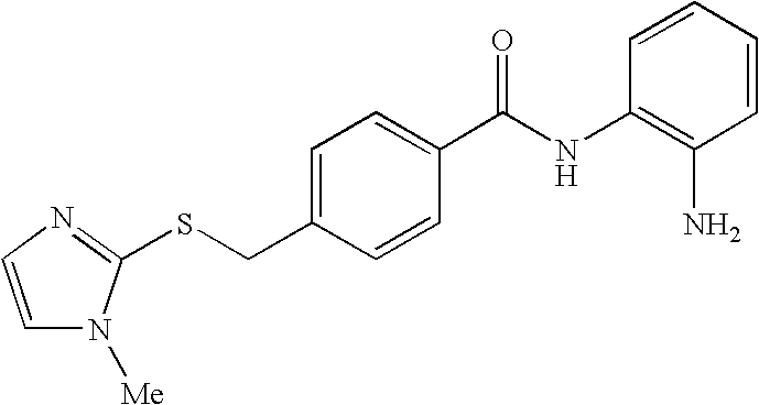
C1=CC(NC(C2=CC=C(CSC3=NC=CN3[Me])C=C2)=O)=C(N)C=C1
